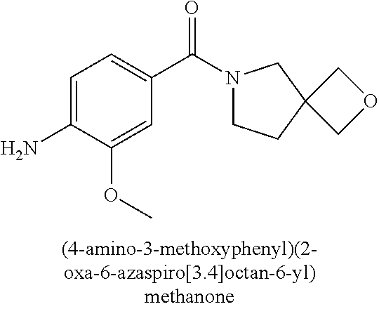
C1=C(OC)C(N)=CC=C1C(=O)N1CCC2(C1)COC2
